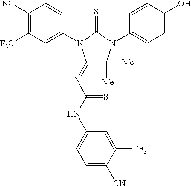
C1(=NC(NC2=CC=C([CN])C([CF3])=C2)=S)C([Me])([Me])N(C2=CC=C(O)C=C2)C(=S)N1C1=CC([F3C])=C([NC])C=C1
